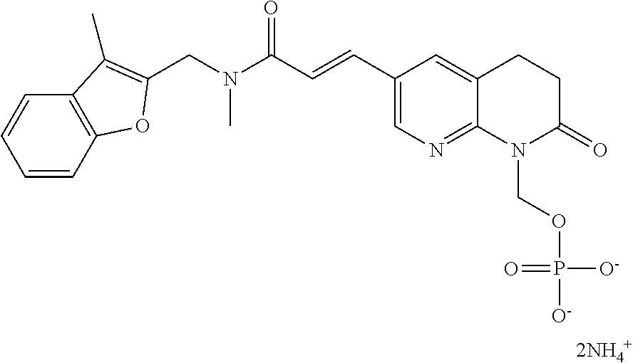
C1(C=CC(=O)N(C)CC2=C(C)C3=C(C=CC=C3)O2)=CN=C2C(=C1)CCC(=O)N2COP([O-])([O-])=O
